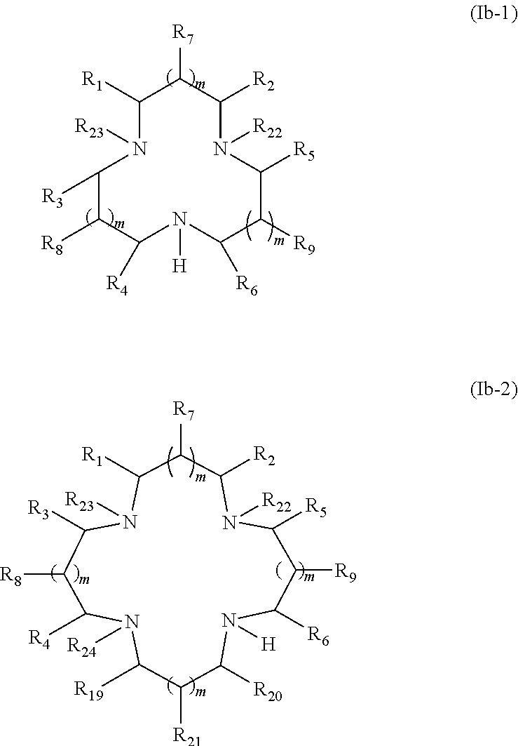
C1([R1])N([R23])C([R3])C([R8])C([R4])N([H])C([R6])C([R9])C([R5])N([R22])C([R2])C1[R7].C1([R19])N([R24])C([R4])C([R8])C([R3])N([R23])C([R1])C([R7])C([R2])N([R22])C([R5])C([R9])C([R6])N([H])C([R20])C1[R21]
